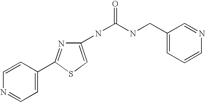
C1(CNC(NC2=CSC(C3=CC=NC=C3)=N2)=O)=CC=CN=C1
